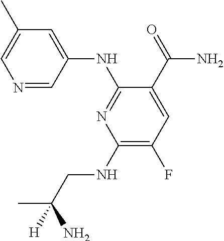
CC1=CN=CC(NC2=NC(NCC(C)(N)[H])=C(F)C=C2C(=O)N)=C1
